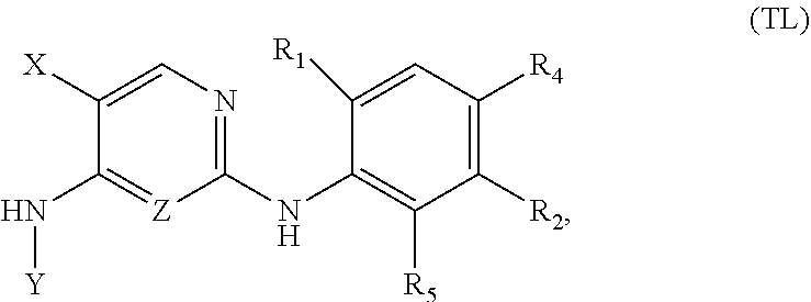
C1(NC2=C([R5])C([R2])=C([R4])C=C2[R1])=NC=C([X])C(N[Y])=[Z]1
